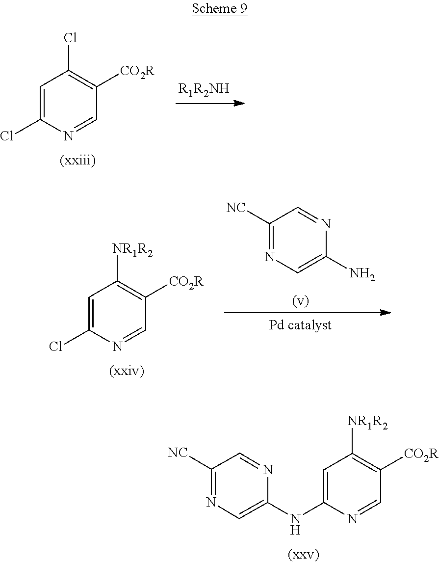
C1=C(Cl)N=CC([CO2R])=C1Cl.[R1R2NH].C1([NC])=NC=C(N)N=C1.C1=C(Cl)N=CC([CO2R])=C1[NR1R2].C1=C(NC2=CN=C([NC])C=N2)N=CC([CO2R])=C1[NR1R2]
